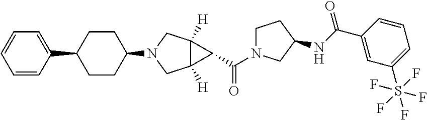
C1=CC(C2CCC(N3CC4([H])C([H])(C3)C4C(=O)N3CCC(NC(C4=CC(S(F)(F)(F)(F)F)=CC=C4)=O)C3)CC2)=CC=C1
